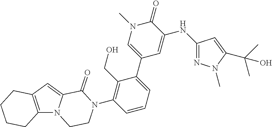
C12=C(C=C3N1CCN(C1=C(CO)C(C4=CN(C)C(=O)C(NC5=NN(C)C(C(C)(C)O)=C5)=C4)=CC=C1)C3=O)CCCC2
